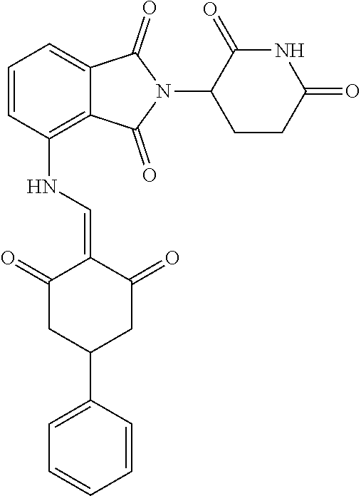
C1=CC(NC=C2C(=O)CC(C3=CC=CC=C3)CC2=O)=C2C(=C1)C(=O)N(C1CCC(=O)NC1=O)C2=O
